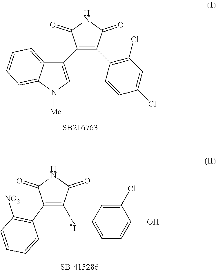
C1(C2=CN([Me])C3=CC=CC=C23)=C(C2=C(Cl)C=C(Cl)C=C2)C(=O)NC1=O.N(C1=CC=C(O)C(Cl)=C1)C1=C(C2=C([NO2])C=CC=C2)C(=O)NC1=O
